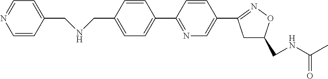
C1=C(CNCC2=CC=NC=C2)C=CC(C2=NC=C(C3=NOC(CNC(C)=O)C3)C=C2)=C1
